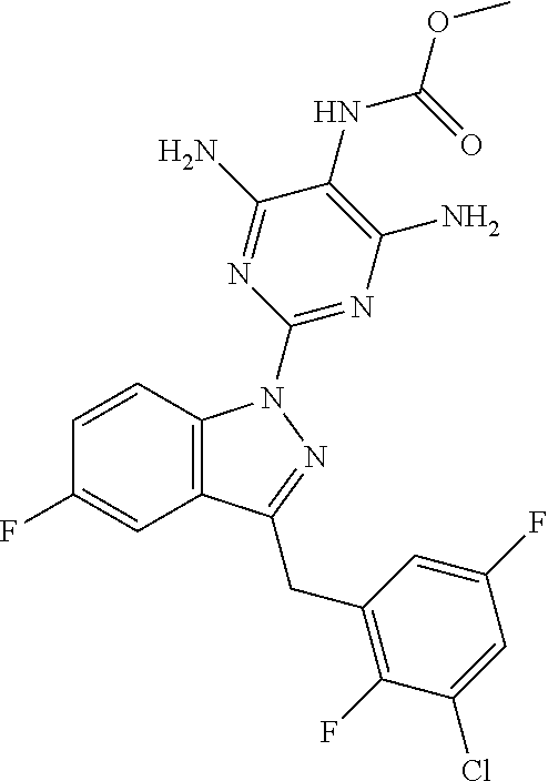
C1=CC2=C(C=C1F)C(CC1=C(F)C(Cl)=CC(F)=C1)=NN2C1=NC(N)=C(NC(OC)=O)C(N)=N1
